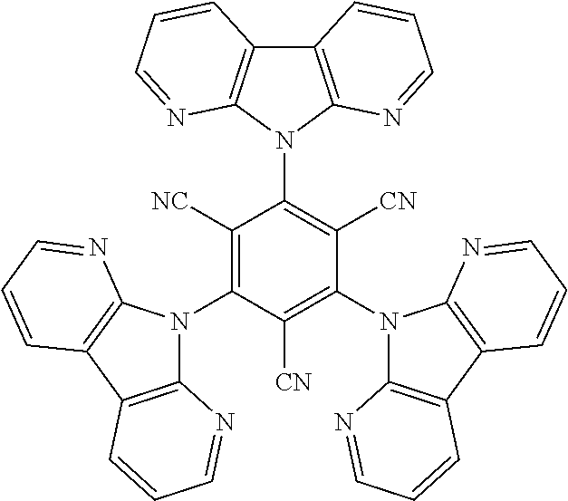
C12=C(N(C3=C([CN])C(N4C5=C(C6=C4N=CC=C6)C=CC=N5)=C([CN])C(N4C5=C(C6=C4N=CC=C6)C=CC=N5)=C3[NC])C3=C1C=CC=N3)N=CC=C2
